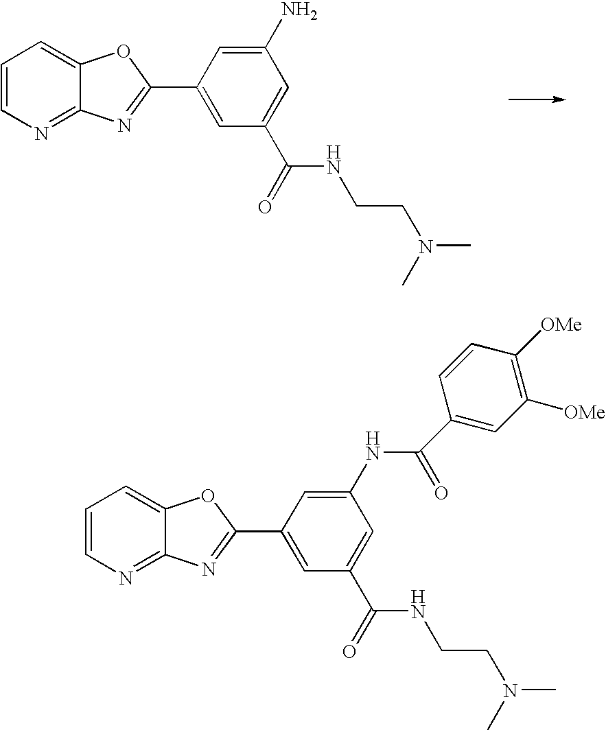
C1=CN=C2C(=C1)OC(C1=CC(C(NCCN(C)C)=O)=CC(N)=C1)=N2.C1=CN=C2C(=C1)OC(C1=CC(C(NCCN(C)C)=O)=CC(NC(C3=CC([OMe])=C([OMe])C=C3)=O)=C1)=N2
